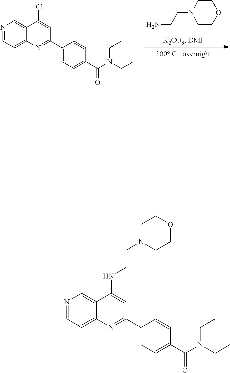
C12=CN=CC=C1N=C(C1=CC=C(C(N(CC)CC)=O)C=C1)C=C2Cl.NCCN1CCOCC1.C12=CN=CC=C1N=C(C1=CC=C(C(N(CC)CC)=O)C=C1)C=C2NCCN1CCOCC1
